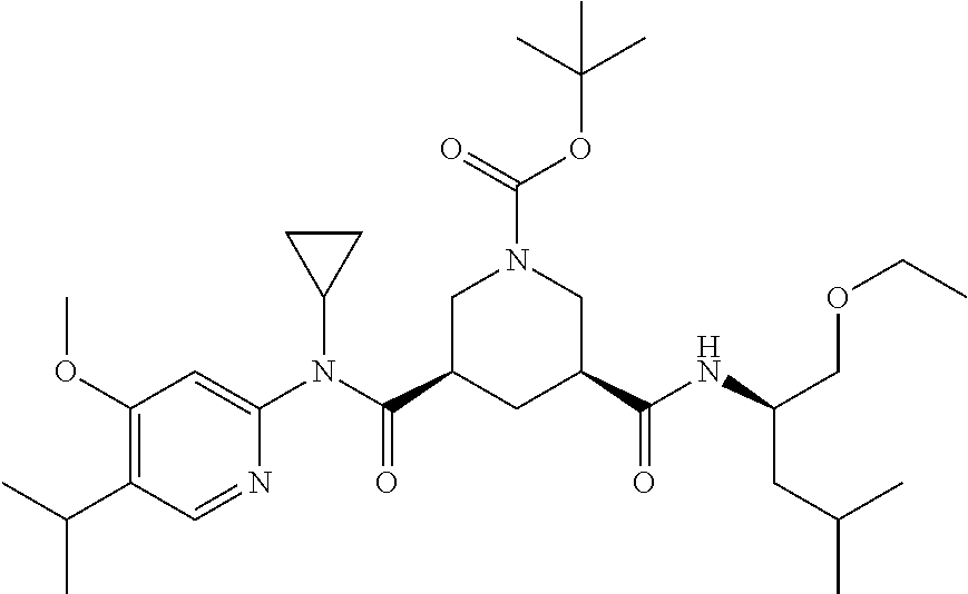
C1C(C(N(C2=CC(OC)=C(C(C)C)C=N2)C2CC2)=O)CC(C(NC(COCC)CC(C)C)=O)CN1C(=O)OC(C)(C)C
